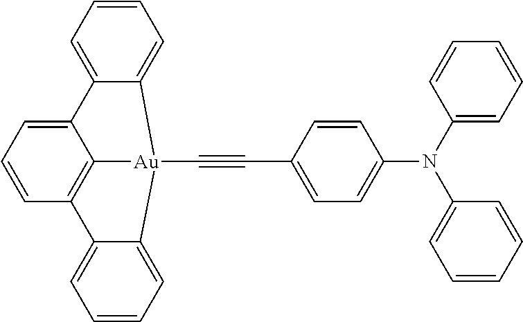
C1(N(C2=CC=CC=C2)C2=CC=C(C#C[Au]34C5=C(C=CC=C5C5=CC=CC=C35)C3=CC=CC=C43)C=C2)=CC=CC=C1
